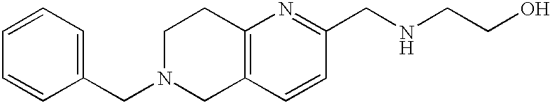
C1N(CC2=CC=CC=C2)CC2=C(C1)N=C(CNCCO)C=C2
